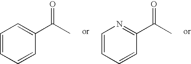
C1=CC=CC(C(C)=O)=C1.C1=CC=CC(C(C)=O)=N1
